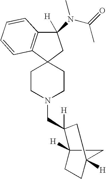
C1CN(CC2([H])C3([H])CCC([H])(C3)C2)CCC12CC(N(C(=O)C)C)([H])C1=C2C=CC=C1
